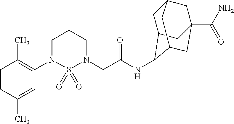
C1=CC(C)=CC(N2S(=O)(=O)N(CC(NC3C4CC5CC(C(N)=O)(CC3C5)C4)=O)CCC2)=C1C
